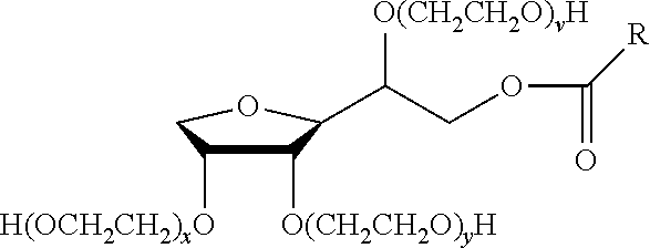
C1([O(CH2CH2O)yH])C(C(COC([R])=O)[O(CH2CH2O)vH])OCC1[H(OCH2CH2)xO]
